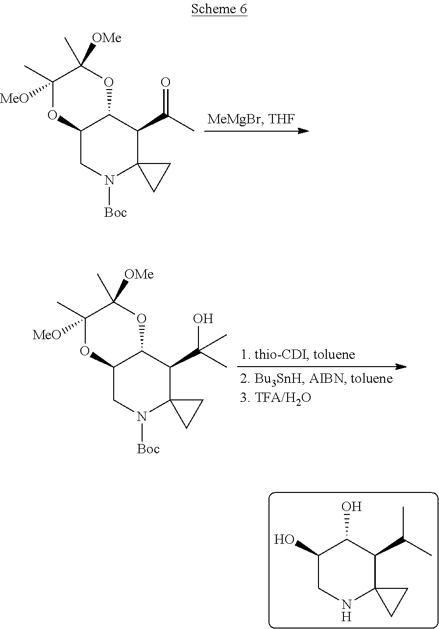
C1(C)([MeO])OC2C(OC1(C)[OMe])C(C(C)=O)C1(N([Boc])C2)CC1.OC1C(O)C(C(C)C)C2(NC1)CC2.C1(C)([MeO])OC2C(OC1(C)[OMe])C(C(C)(O)C)C1(N([Boc])C2)CC1
